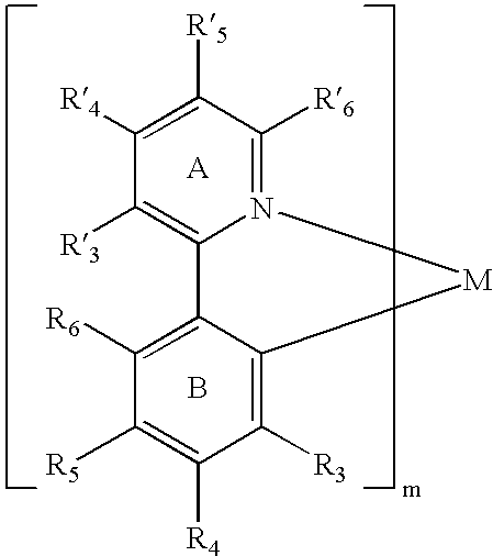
C1([R3])=C2N(=C([R6])C([R5])=C1[R4])[M]C1=C([R3])C([R4])=C([R5])C([R6])=C21.B
